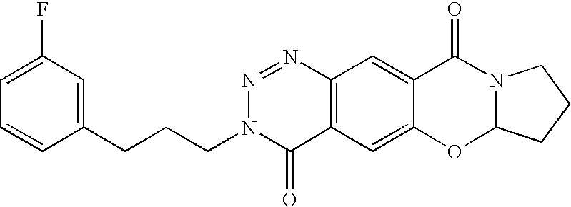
C12=C(C=C3C(=C1)C(=O)N1C(O3)CCC1)C(=O)N(CCCC1=CC(F)=CC=C1)N=N2
